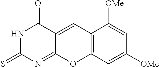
N1C(=S)N=C2C(=CC3=C(O2)C=C([OMe])C=C3[OMe])C1=O
